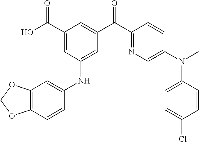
C1(C(O)=O)=CC(NC2=CC3=C(C=C2)OCO3)=CC(C(C2=NC=C(N(C)C3=CC=C(Cl)C=C3)C=C2)=O)=C1
